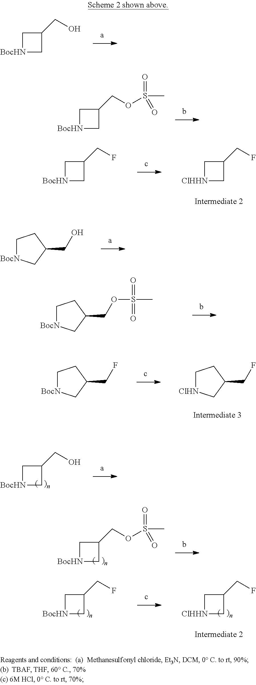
C1[BocHN]CC1CO.C1[BocHN]CC1COS(=O)(=O)C.C1[ClHHN]CC1CF.C1[BocHN]CC1CF.C1(CO)CC[BocN]C1.C1(CF)CC[ClHN]C1.C1(CF)CC[BocN]C1.C1[BocHN]CC1CO.C1[BocHN]CC1COS(=O)(=O)C.C1[ClHHN]CC1CF.C1[BocHN]CC1CF.C1(COS(=O)(=O)C)CC[BocN]C1
